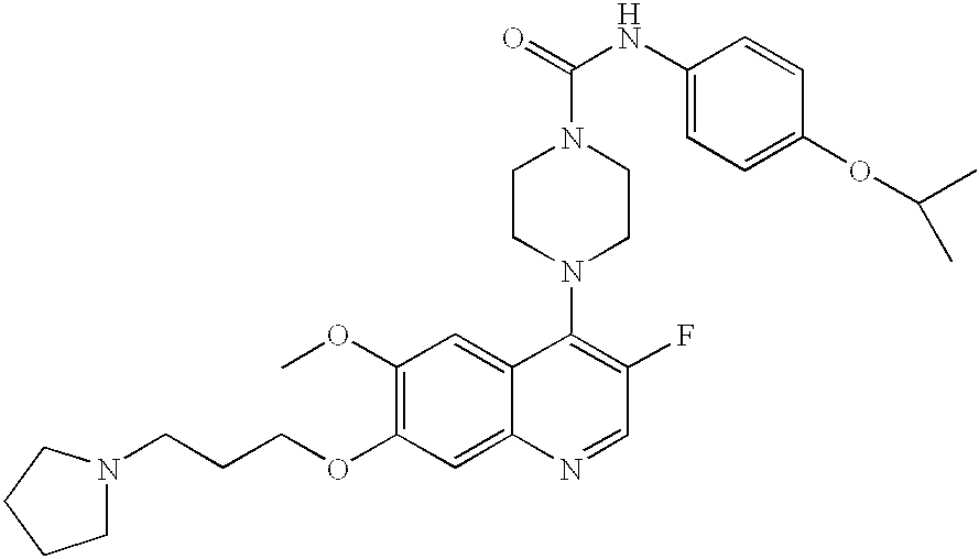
N1(CCCOC2=C(OC)C=C3C(=C2)N=CC(F)=C3N2CCN(C(NC3=CC=C(OC(C)C)C=C3)=O)CC2)CCCC1
